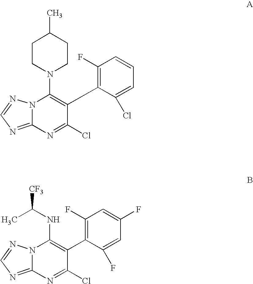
N12C(=NC=N1)N=C(Cl)C(C1=C(F)C=CC=C1Cl)=C2N1CCC(C)CC1.N12C(=NC=N1)N=C(Cl)C(C1=C(F)C=C(F)C=C1F)=C2NC([CF3])C
